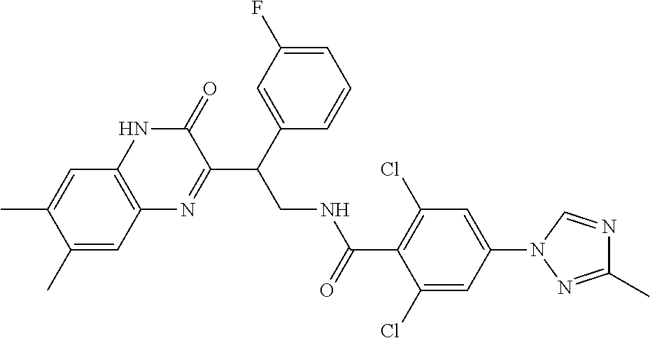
C1(C(CNC(C2=C(Cl)C=C(N3C=NC(C)=N3)C=C2Cl)=O)C2=CC(F)=CC=C2)=NC2=C(NC1=O)C=C(C)C(C)=C2
